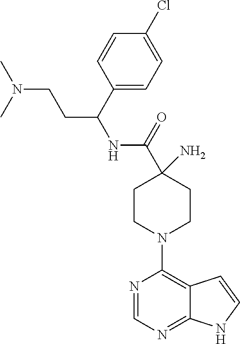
C1CN(C2=C3C(=NC=N2)NC=C3)CCC1(N)C(NC(C1=CC=C(Cl)C=C1)CCN(C)C)=O
